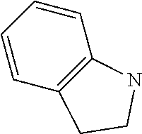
C1=CC=CC2=C1CCN2
